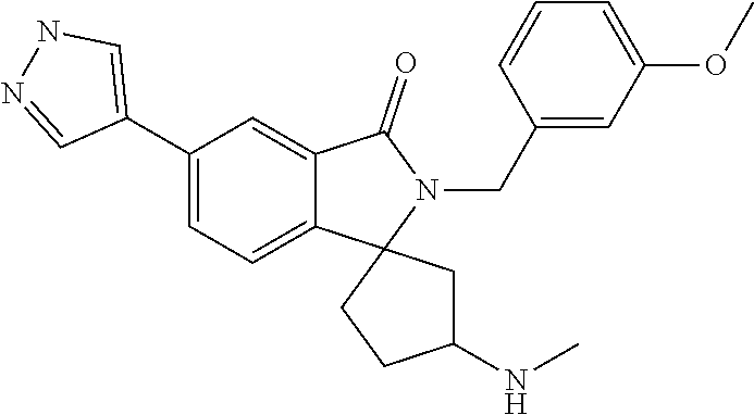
C1(C2=CNN=C2)=CC=C2C(=C1)C(=O)N(CC1=CC(OC)=CC=C1)C21CCC(NC)C1
